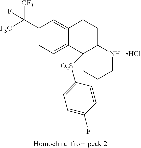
C1(C([CF3])([F3C])F)=CC=C2C(=C1)CCC1C2([O2S]C2=CC=C(F)C=C2)CCCN1.Cl
